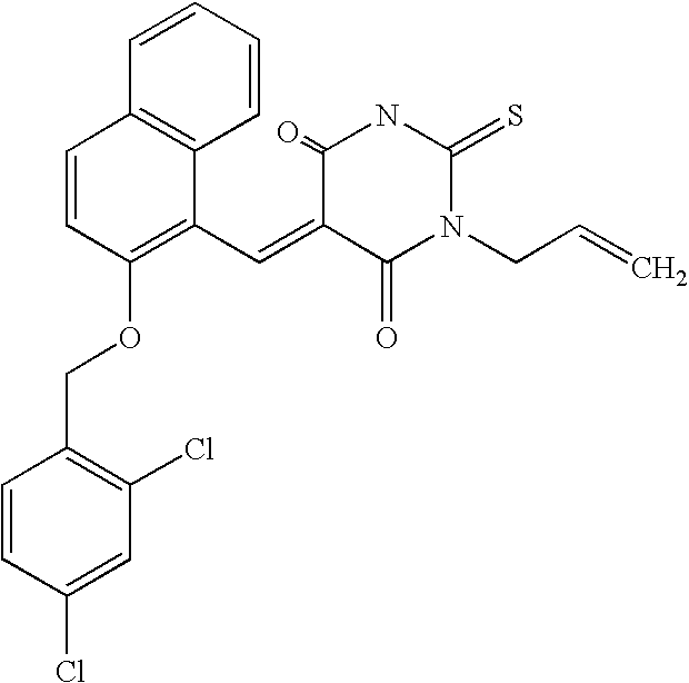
C1=CC(OCC2=C(Cl)C=C(Cl)C=C2)=C(C=C2C(=O)N(CC=C)C(=S)NC2=O)C2=C1C=CC=C2
